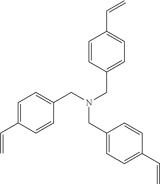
C1=CC(CN(CC2=CC=C(C=C)C=C2)CC2=CC=C(C=C)C=C2)=CC=C1C=C
